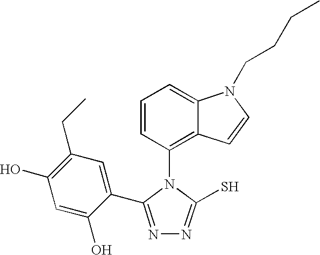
C1=CC(N2C(S)=NN=C2C2=CC(CC)=C(O)C=C2O)=C2C(=C1)N(CCCC)C=C2
